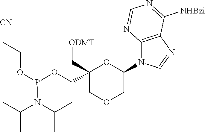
C1(N2C3=C(N=C2)C([NHBzi])=NC=N3)OC(COP(OCC[CN])N(C(C)C)C(C)C)(C[ODMT])COC1
